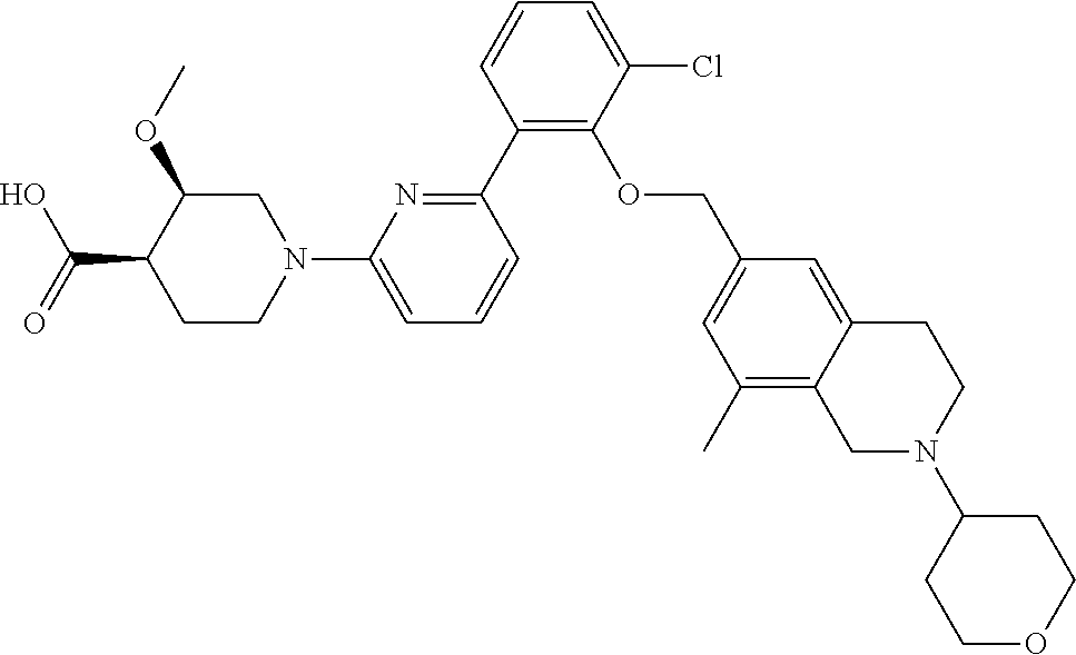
C1(C2=NC(N3CC(OC)C(C(O)=O)CC3)=CC=C2)=C(OCC2=CC(C)=C3C(=C2)CCN(C2CCOCC2)C3)C(Cl)=CC=C1
